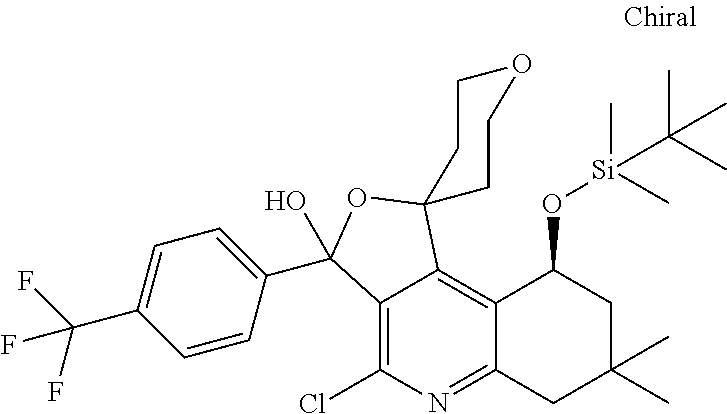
C12=C(Cl)N=C3C(=C1C1(OC2(C2=CC=C(C(F)(F)F)C=C2)O)CCOCC1)C(O[Si](C)(C)C(C)(C)C)CC(C)(C)C3
